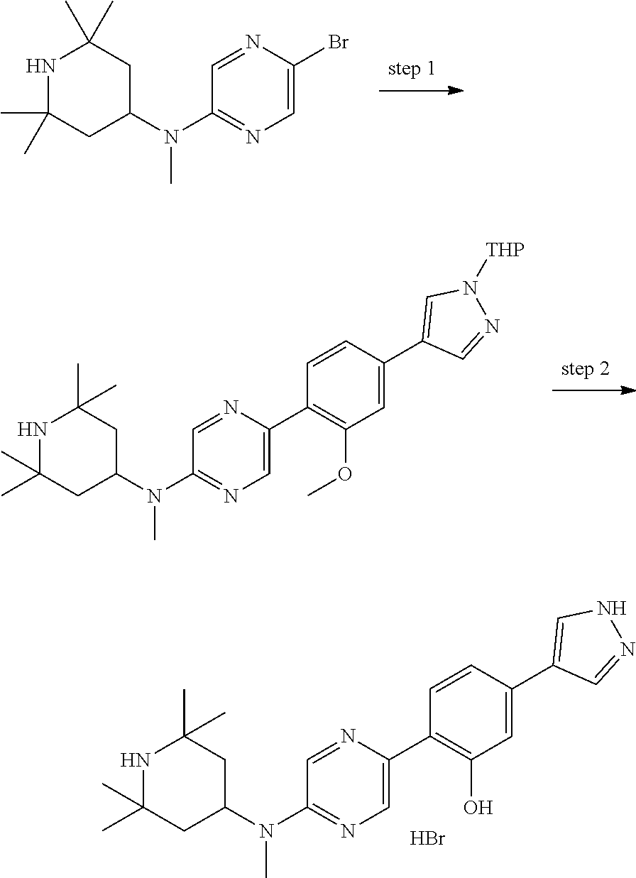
C1(N(C2CC(C)(C)NC(C)(C)C2)C)=NC=C(Br)N=C1.C1(N(C2CC(C)(C)NC(C)(C)C2)C)=NC=C(C2=C(OC)C=C(C3=CN([THP])N=C3)C=C2)N=C1.C1(N(C2CC(C)(C)NC(C)(C)C2)C)=NC=C(C2=C(O)C=C(C3=CNN=C3)C=C2)N=C1.Br
